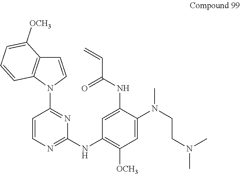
C1=CN(C2=NC(NC3=C([OCH3])C=C(N(C)CCN(C)C)C(NC(=O)C=C)=C3)=NC=C2)C2=C1C([OCH3])=CC=C2
